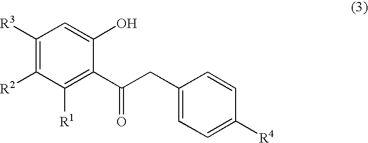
C1(CC(C2=C([R1])C([R2])=C([R3])C=C2O)=O)=CC=C([R4])C=C1
